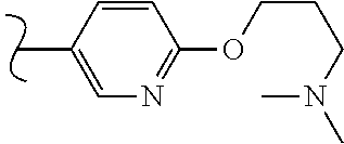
C1=C(C)C=CC(OCCCN(C)C)=N1
